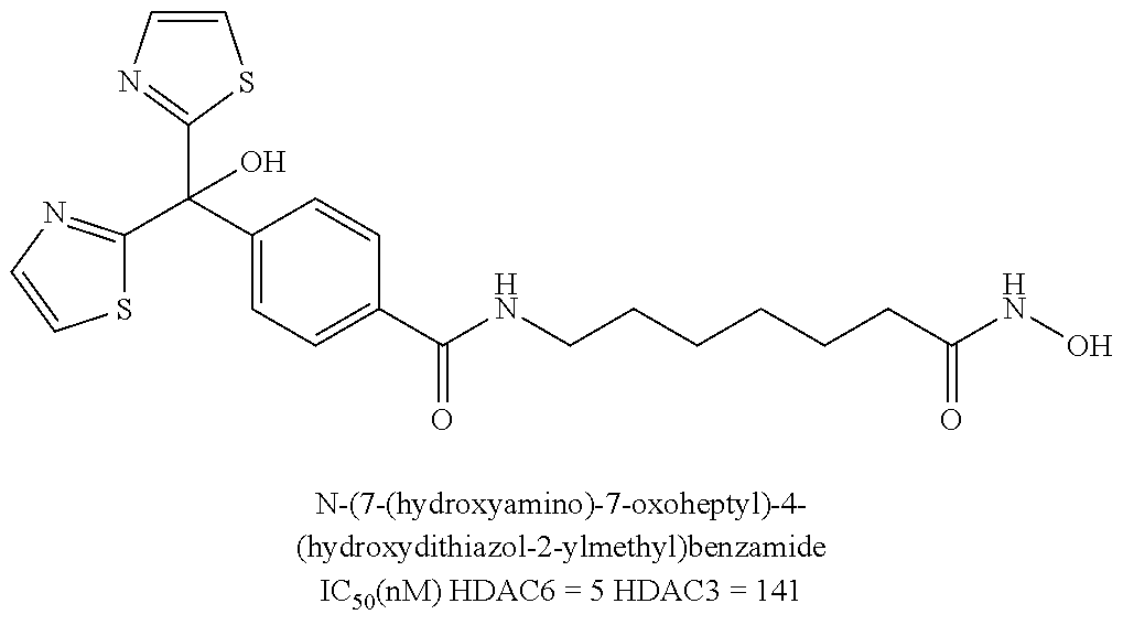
C(C1=CC=C(C(NCCCCCCC(NO)=O)=O)C=C1)(C1=NC=CS1)(C1=NC=CS1)O
